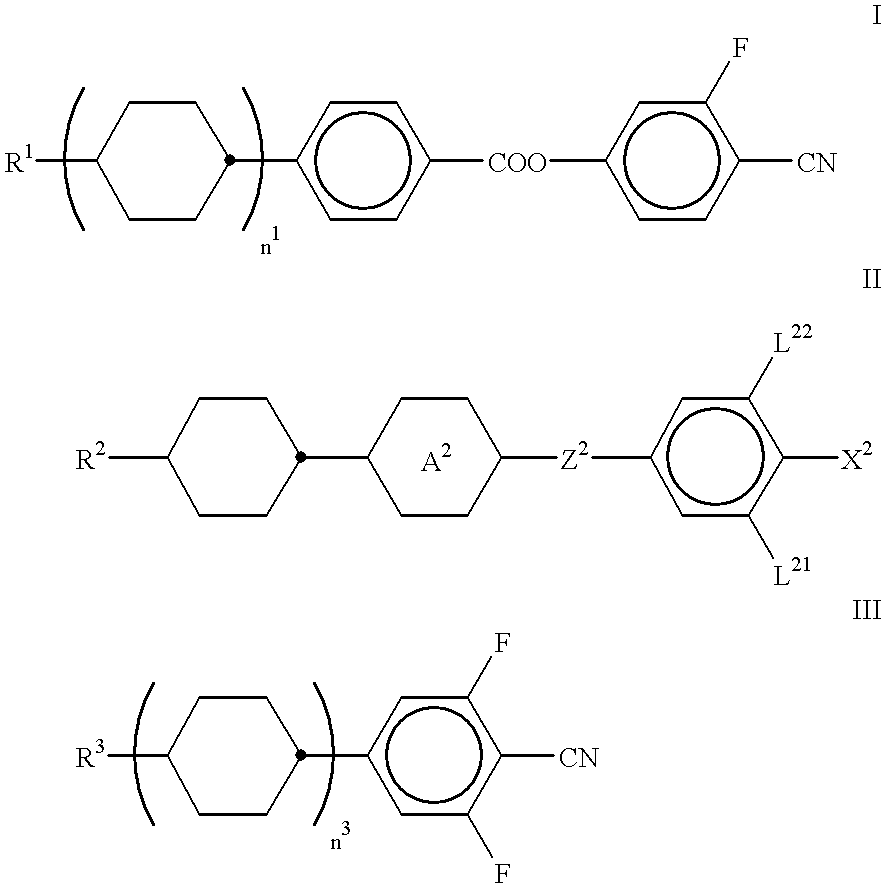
[R1]C1CCC(c2ccc([COO]c3ccc([CN])c(F)c3)cc2)CC1.[R3]C1CCC(c2cc(F)c([CN])c(F)c2)CC1.[R2]C1CCC(C2CCC([Z2]c3cc([L21])c([X2])c([L22])c3)CC2)CC1
